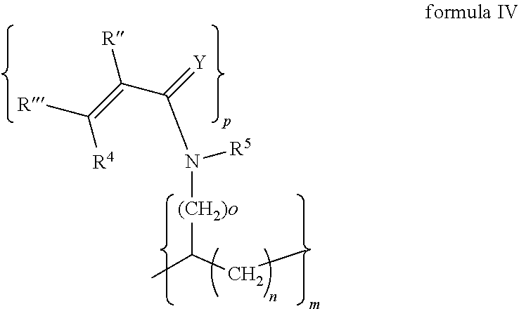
[R]C(=C(C(=[Y])N([(CH2)o]C(C)CC)[R5])[R])[R4]
